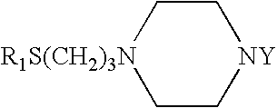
[R1S(CH2)3N]1CC[NY]CC1
